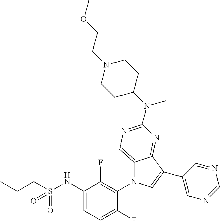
C12=CN=C(N(C3CCN(CCOC)CC3)C)N=C1C(C1=CN=CN=C1)=CN2C1=C(F)C(NS(CCC)(=O)=O)=CC=C1F
